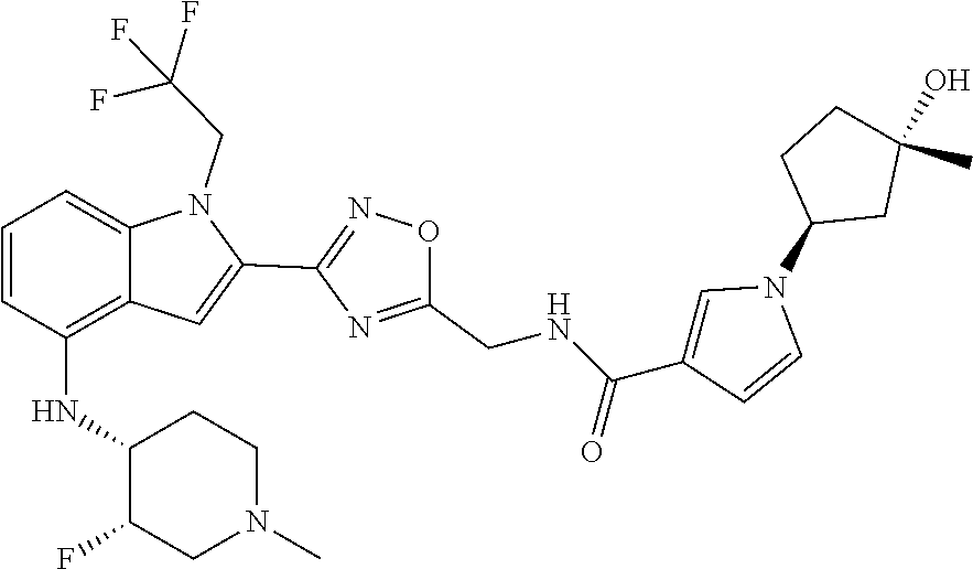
C12=C(NC3C(F)CN(C)CC3)C=CC=C1N(CC(F)(F)F)C(C1=NOC(CNC(C3=CN(C4CC(C)(O)CC4)C=C3)=O)=N1)=C2
